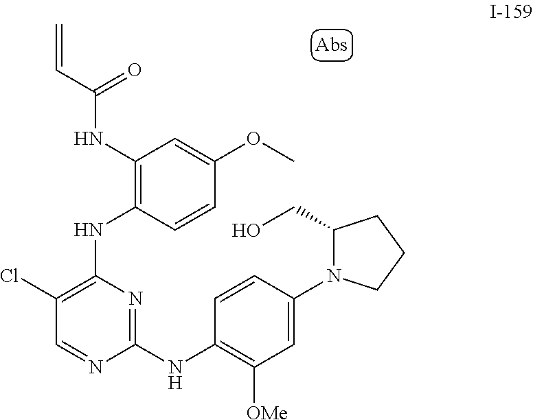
N1(C2=CC([OMe])=C(NC3=NC(NC4=C(NC(C=C)=O)C=C(OC)C=C4)=C(Cl)C=N3)C=C2)C(CO)CCC1
